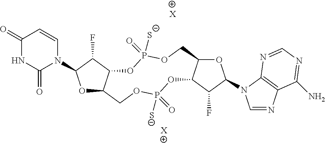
O1C2C(C(F)C1N1C=CC(=O)NC1=O)OP(=O)([S-])OCC1C(OP([S-])(=O)OC2)C(F)C(N2C=NC3=C2N=CN=C3N)O1.[X].[X]
